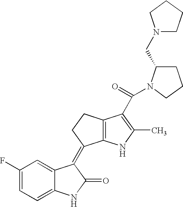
C1(F)=CC=C2C(=C1)C(=C1C3=C(CC1)C(C(N1C(CN4CCCC4)CCC1)=O)=C(C)N3)C(=O)N2
